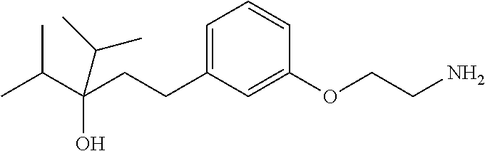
C(CCC1=CC=CC(OCCN)=C1)(C(C)C)(O)C(C)C
